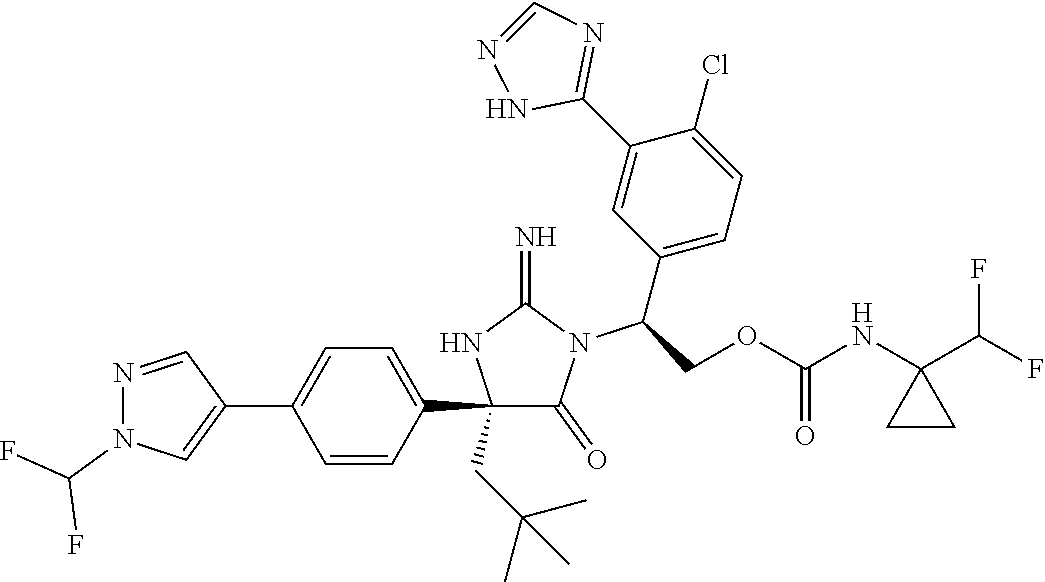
C1(C2=CC=C(C3=CN(C(F)F)N=C3)C=C2)(CC(C)(C)C)C(=O)N(C(C2=CC=C(Cl)C(C3=NC=NN3)=C2)COC(NC2(C(F)F)CC2)=O)C(=N)N1
